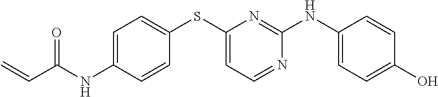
C1=C(NC(C=C)=O)C=CC(SC2=CC=NC(NC3=CC=C(O)C=C3)=N2)=C1
